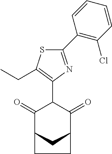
C1(=O)C2CC(C(=O)C1C1=C(CC)SC(C3=C(Cl)C=CC=C3)=N1)CC2
